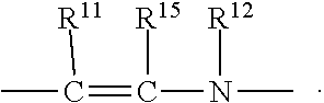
CC(=C([R15])N(C)[R12])[R11]
